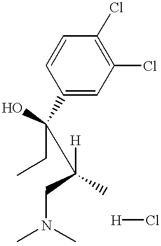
CN(C)CC([H])(C(CC)(C1=CC(Cl)=C(Cl)C=C1)O)C.[H]Cl
